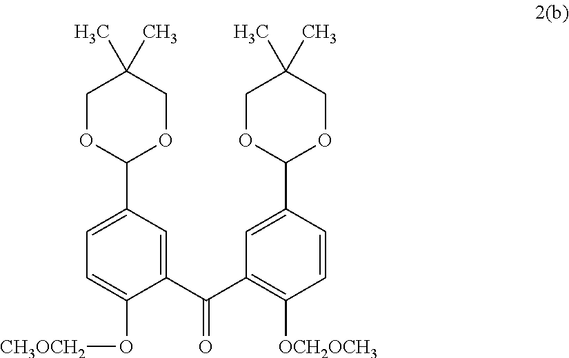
O=C(C1=CC(C2OCC(C)(C)CO2)=CC=C1O[CH3OCH2])C1=C([OCH2OCH3])C=CC(C2OCC(C)(C)CO2)=C1
